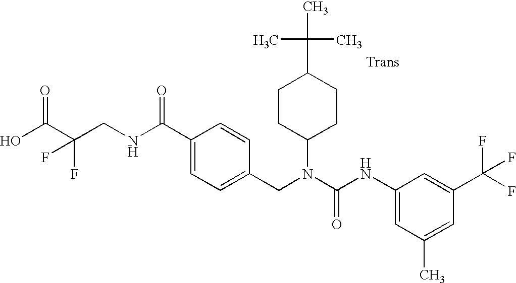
OC(C(CNC(C1=CC=C(CN(C(NC2=CC(C)=CC(C(F)(F)F)=C2)=O)C2CCC(C(C)(C)C)CC2)C=C1)=O)(F)F)=O
